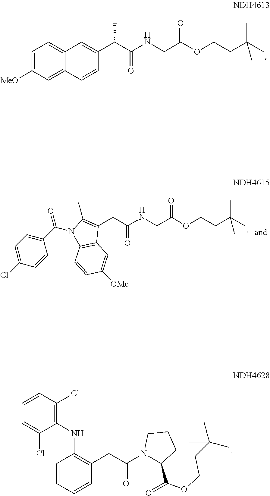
C(NCC(OCCC(C)(C)C)=O)(=O)C(C1=CC2=CC=C([MeO])C=C2C=C1)C.C(NCC(OCCC(C)(C)C)=O)(=O)CC1=C(C)N(C(=O)C2=CC=C(Cl)C=C2)C2=C1C=C([OMe])C=C2.C1=CC(Cl)=C(NC2=C(CC(=O)N3C(C(OCCC(C)(C)C)=O)CCC3)C=CC=C2)C(Cl)=C1
